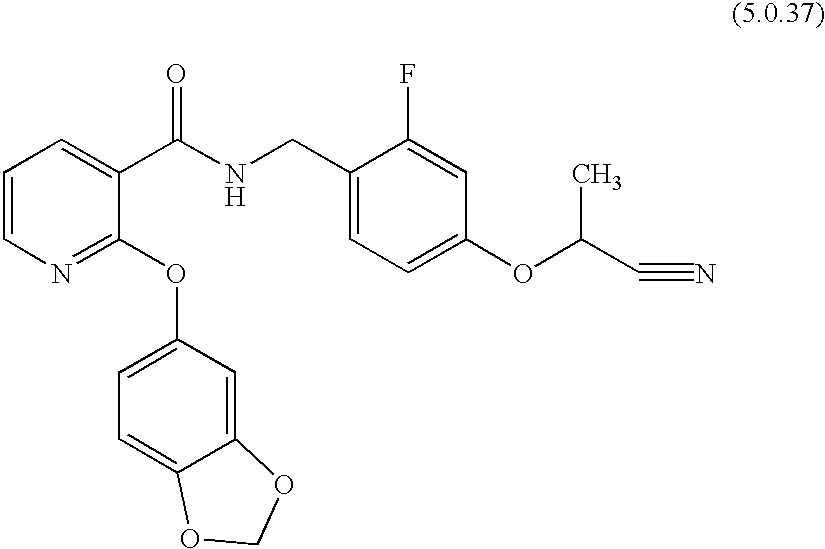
C1=CN=C(OC2=CC=C3C(=C2)OCO3)C(C(NCC2=CC=C(OC(C#N)C)C=C2F)=O)=C1
